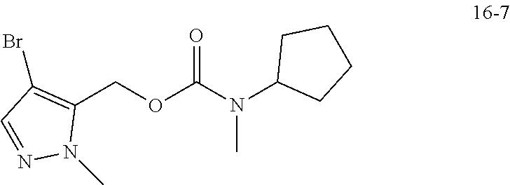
C1(COC(N(C2CCCC2)C)=O)=C(Br)C=NN1C
